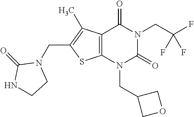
C12=C(N(CC3COC3)C(=O)N(CC(F)(F)F)C1=O)SC(CN1C(=O)NCC1)=C2C
